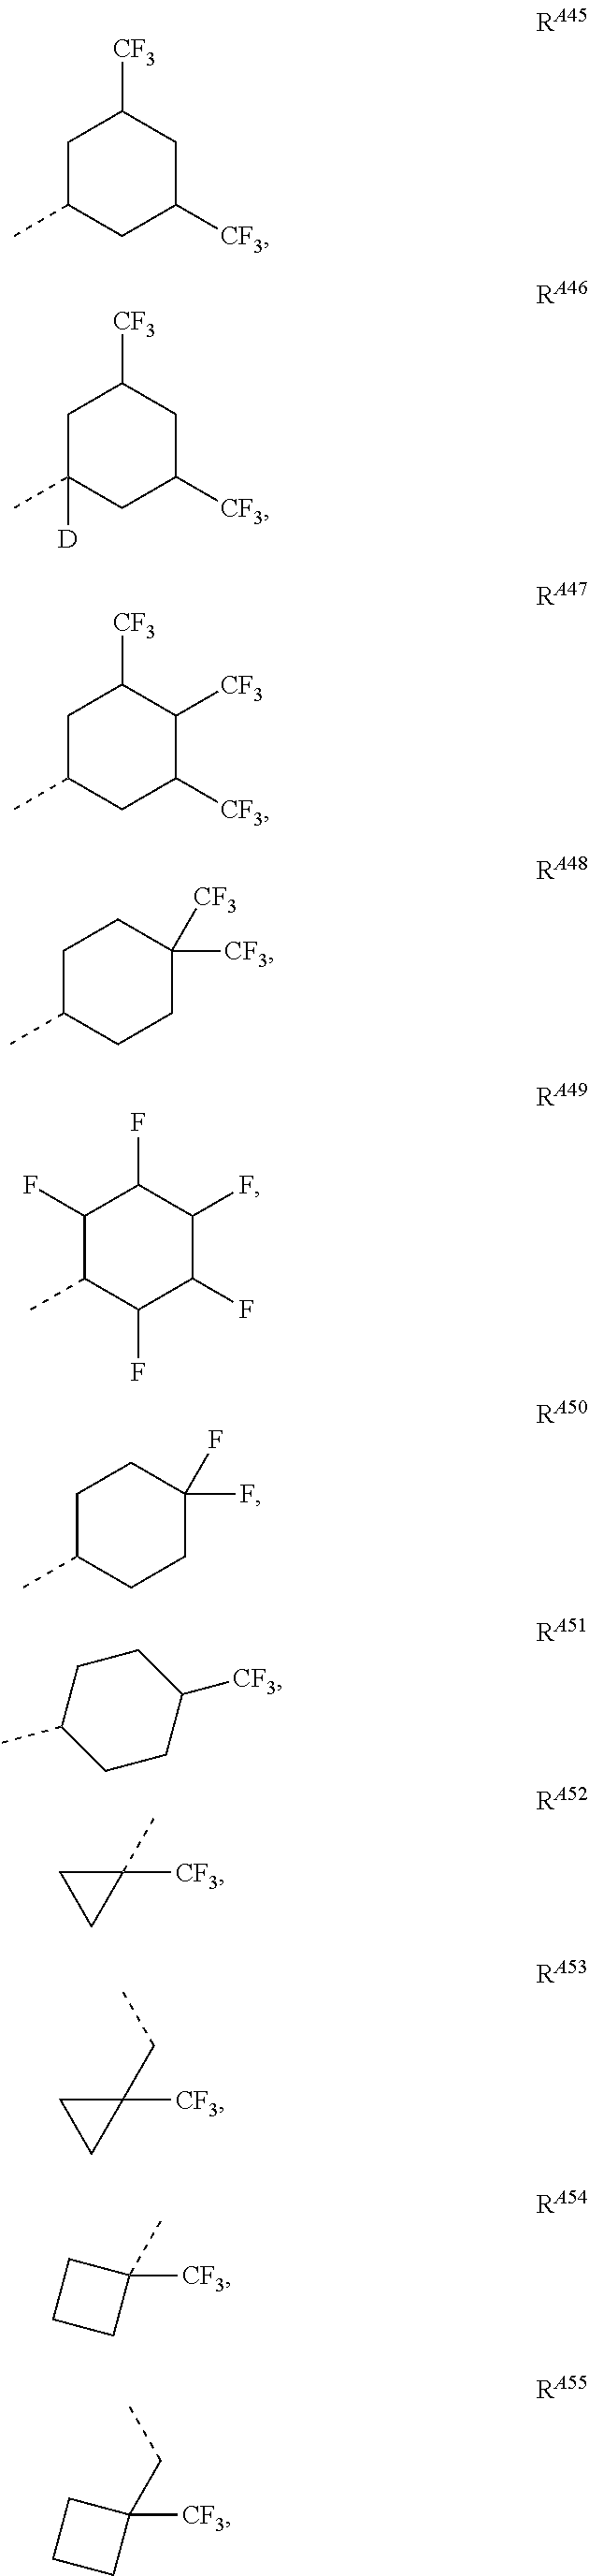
C1C([CF3])CC([CF3])CC1C.C1C([CF3])CC([CF3])CC1(C)[D].C1C([CF3])C([CF3])C([CF3])CC1C.C1CC([CF3])([CF3])CCC1C.C1(F)C(F)C(F)C(F)C(F)C1C.C1CC(F)(F)CCC1C.C1CC([CF3])CCC1C.[CF3]C1(C)CC1.[CF3]C1(CC)CC1.[CF3]C1(C)CCC1.[CF3]C1(CC)CCC1
